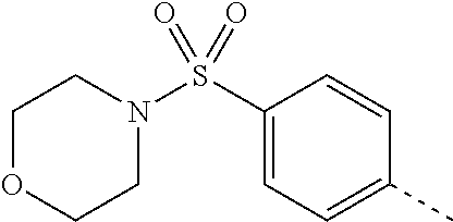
C1OCCN(S(C2=CC=C(C)C=C2)(=O)=O)C1
